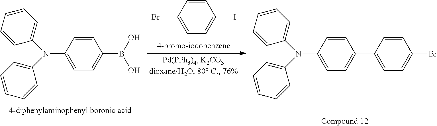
C1=C(N(C2=CC=CC=C2)C2=CC=CC=C2)C=CC(C2=CC=C(Br)C=C2)=C1.C1=C(N(C2=CC=CC=C2)C2=CC=CC=C2)C=CC(B(O)O)=C1.C1=C(Br)C=CC(I)=C1
